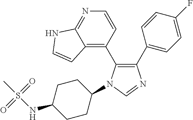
C1(C2=CC=C(F)C=C2)=C(C2=C3C(=NC=C2)NC=C3)N(C2CCC(NS(C)(=O)=O)CC2)C=N1
